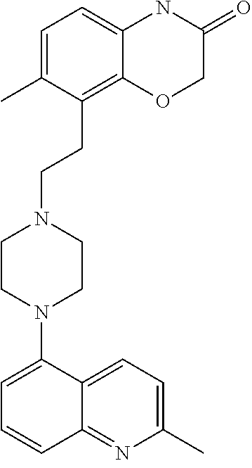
C1=C(C)C(CCN2CCN(C3=CC=CC4=NC(C)=CC=C34)CC2)=C2C(=C1)NC(=O)CO2
